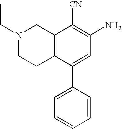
N1(CC)CCC2=C(C1)C([CN])=C(N)C=C2C1=CC=CC=C1
